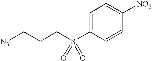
[N3]CCCS(C1=CC=C([NO2])C=C1)(=O)=O
